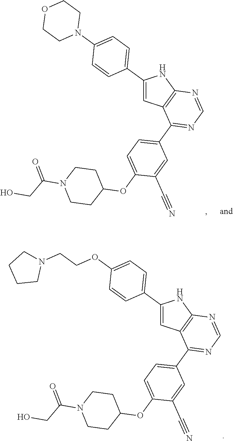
C1(C2=CC=C(OCCN3CCCC3)C=C2)=CC2=C(N1)N=CN=C2C1=CC=C(OC2CCN(C(CO)=O)CC2)C(C#N)=C1.C1(C2=CC=C(N3CCOCC3)C=C2)=CC2=C(N1)N=CN=C2C1=CC=C(OC2CCN(C(CO)=O)CC2)C(C#N)=C1
